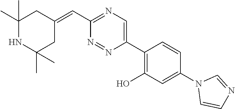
C(C1=NC=C(C2=C(O)C=C(N3C=CN=C3)C=C2)N=N1)=C1CC(C)(C)NC(C)(C)C1
